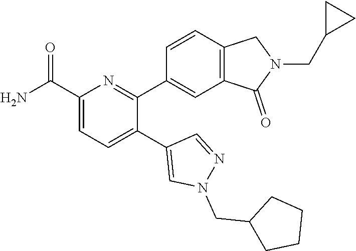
C1(C(=O)N)=CC=C(C2=CN(CC3CCCC3)N=C2)C(C2=CC3=C(C=C2)CN(CC2CC2)C3=O)=N1
